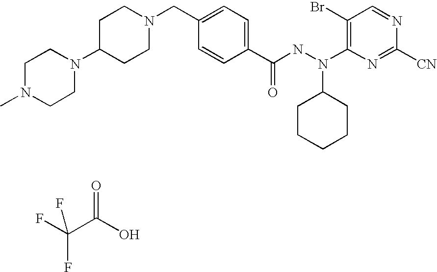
FC(C(O)=O)(F)F.C1C(N2CCN(C)CC2)CCN(CC2=CC=C(C(NN(C3CCCCC3)C3=C(Br)C=NC([CN])=N3)=O)C=C2)C1
